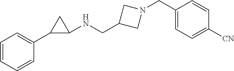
C1(C2=CC=CC=C2)C(NCC2CN(CC3=CC=C([CN])C=C3)C2)C1
